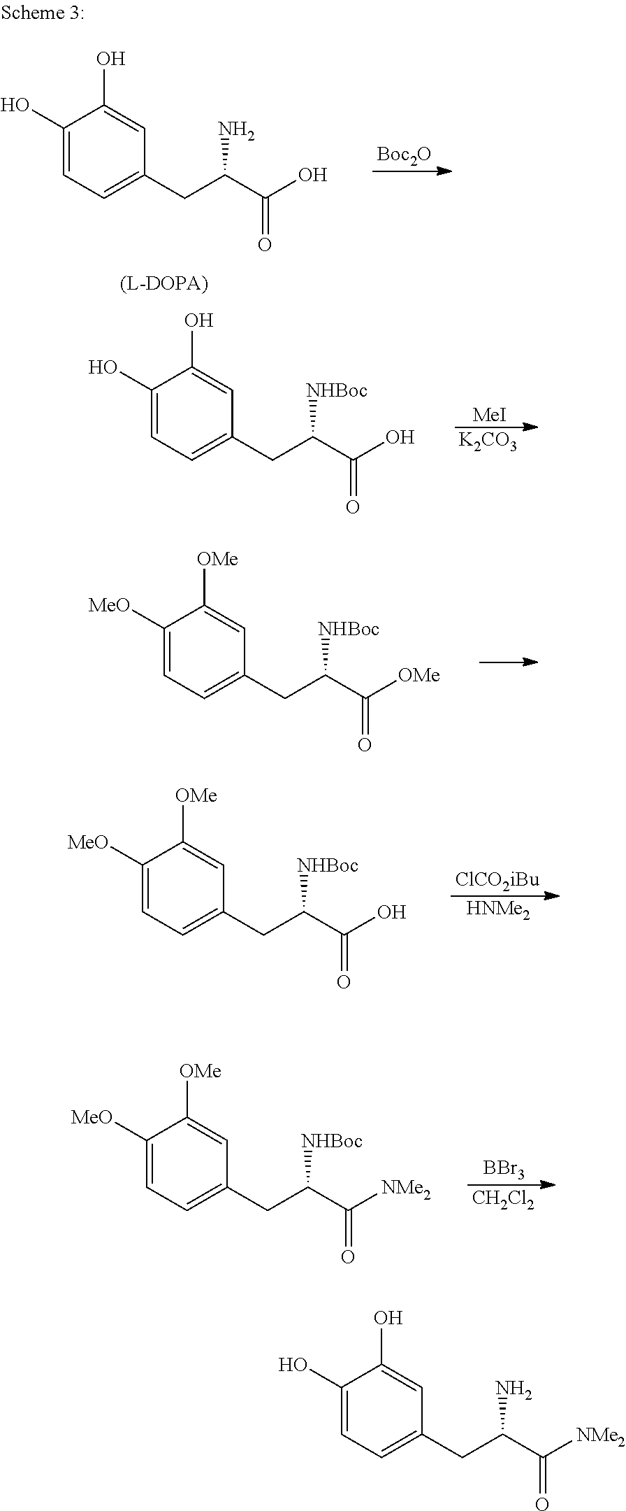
C1(O)=CC=C(CC(C([NMe2])=O)N)C=C1O.C1(O)=CC=C(CC(C(O)=O)N)C=C1O.[Boc2O].C1(O)=CC=C(CC(C(O)=O)[NHBoc])C=C1O.[MeI].[K2CO3].C1([MeO])=CC=C(CC(C([OMe])=O)[NHBoc])C=C1[OMe].C1([MeO])=CC=C(CC(C(O)=O)[NHBoc])C=C1[OMe].[ClCO2iBu].[HNMe2].C1([MeO])=CC=C(CC(C([NMe2])=O)[NHBoc])C=C1[OMe].[BBr3].[CH2Cl2]
